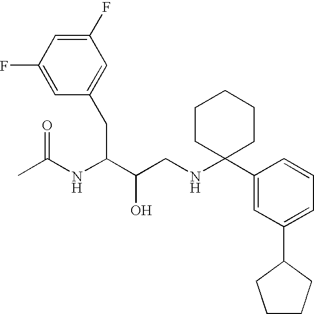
C1(F)=CC(CC(C(CNC2(C3=CC(C4CCCC4)=CC=C3)CCCCC2)O)NC(C)=O)=CC(F)=C1
